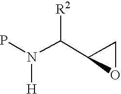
N(C(C1OC1)[R2])(P)[H]
